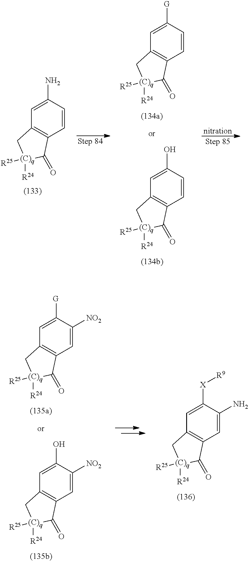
C12=C(C=CC(N)=C1)C(=O)[(C)q]([R24])([R25])C2.C12=C(C=CC([G])=C1)C(=O)[(C)q]([R24])([R25])C2.C12=C(C=CC(O)=C1)C(=O)[(C)q]([R24])([R25])C2.C12=C(C=C([NO2])C([G])=C1)C(=O)[(C)q]([R24])([R25])C2.C12=C(C=C([NO2])C(O)=C1)C(=O)[(C)q]([R24])([R25])C2.C12=C(C=C(N)C([X][R9])=C1)C(=O)[(C)q]([R24])([R25])C2
